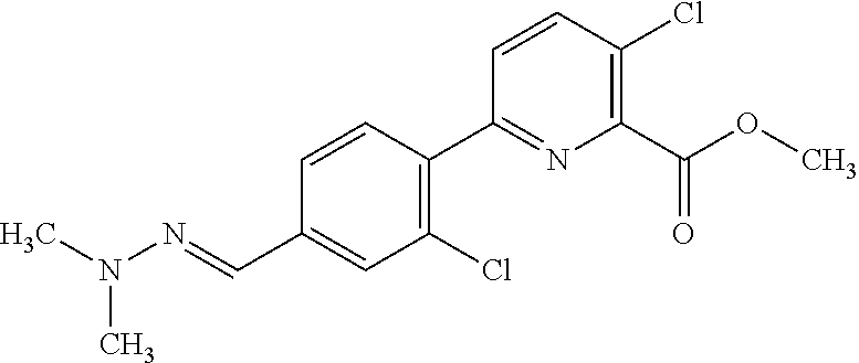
C1(Cl)=C(C2=NC(C(OC)=O)=C(Cl)C=C2)C=CC(C=NN(C)C)=C1
